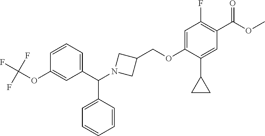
C1(F)=C(C(OC)=O)C=C(C2CC2)C(OCC2CN(C(C3=CC=CC(OC(F)(F)F)=C3)C3=CC=CC=C3)C2)=C1
